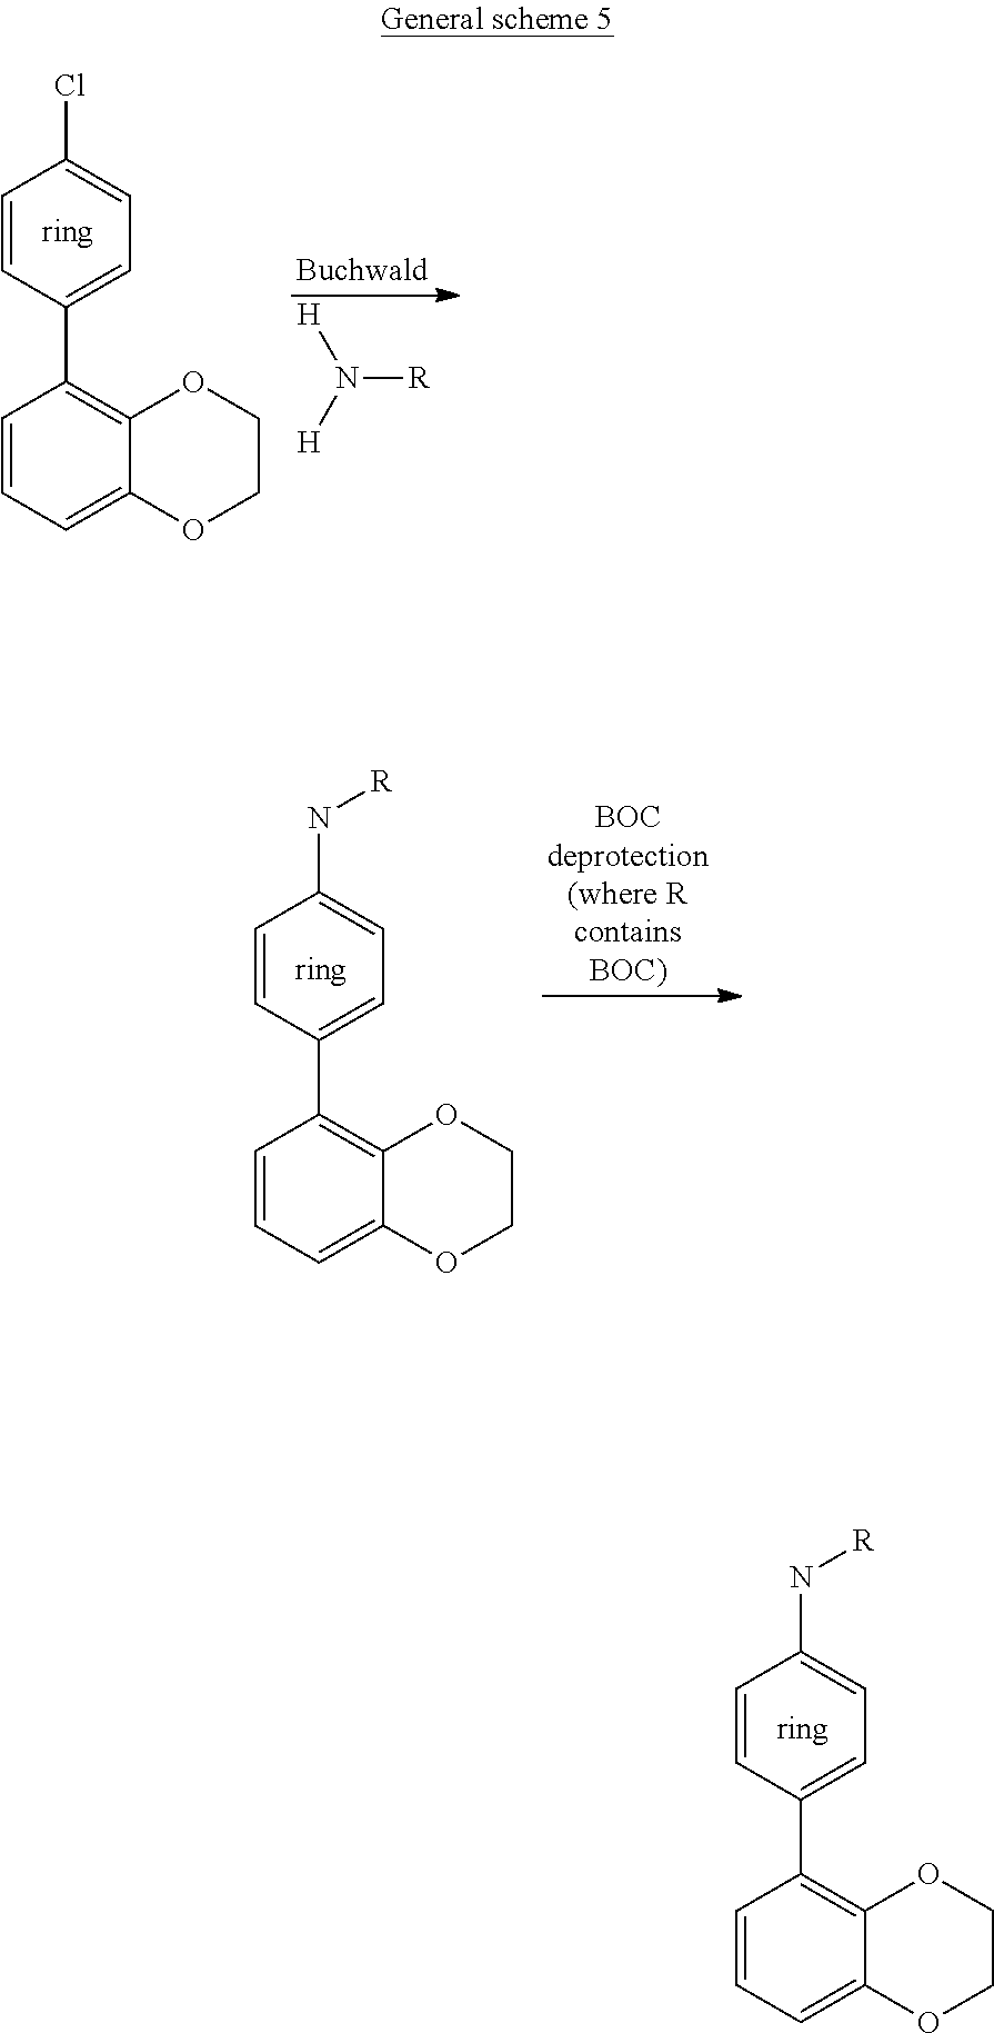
C1=CC=C2C(=C1C1=CC=C(N[R])C=C1)OCCO2.C1=CC=C2C(=C1C1=CC=C(N[R])C=C1)OCCO2.C1=CC=C2C(=C1C1=CC=C(Cl)C=C1)OCCO2.N([R])([H])[H]
